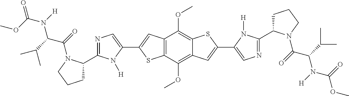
C1(C2CCCN2C(=O)C(C(C)C)N(C(=O)OC)[H])=NC=C(C2=CC3=C(C(OC)=C4C(=C3OC)SC(C3=CN=C(C5CCCN5C(=O)C(C(C)C)N(C(OC)=O)[H])N3[H])=C4)S2)N1[H]
